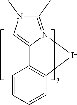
[Ir]1N2=C(C)N(C)C=C2C2=C1C=CC=C2
